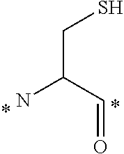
C(=O)C(CS)N
